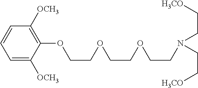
C1=C([OCH3])C(OCCOCCOCCN(CC[H3CO])CC[H3CO])=C([OCH3])C=C1
